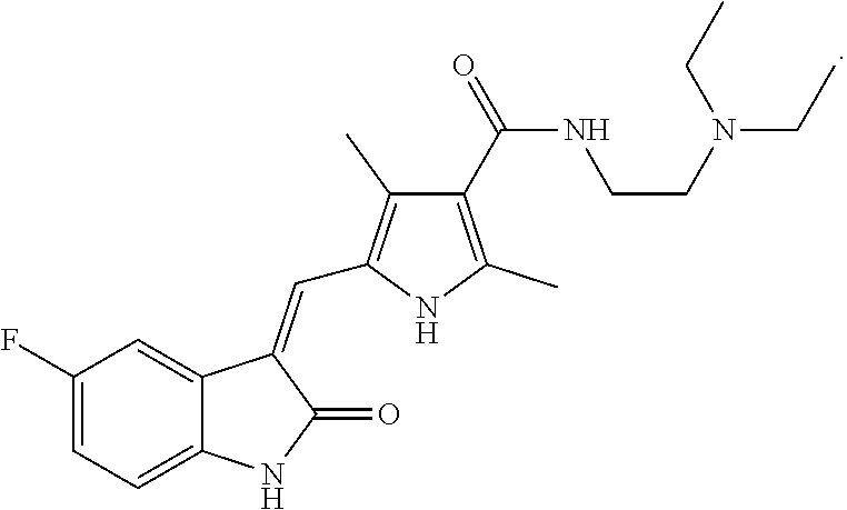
C1(F)=CC=C2C(=C1)C(=CC1=C(C)C(C(NCCN(CC)CC)=O)=C(C)N1)C(=O)N2
